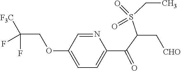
N1=CC(OCC(F)(F)[F3C])=CC=C1C(C(S(CC)(=O)=O)C[CHO])=O
